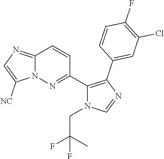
C12=NC=C([NC])N1N=C(C1=C(C3=CC(Cl)=C(F)C=C3)N=CN1CC(F)(C)F)C=C2
